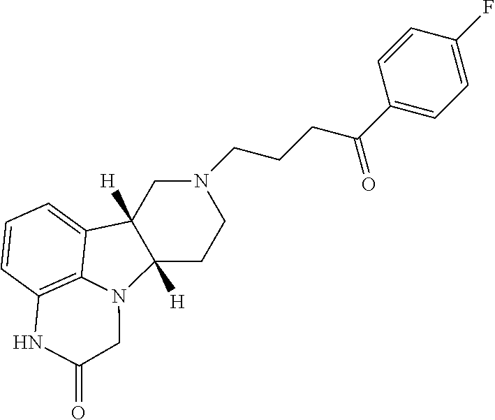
N1(CCCC(C2=CC=C(F)C=C2)=O)CC2([H])C([H])(CC1)N1C3=C(C=CC=C23)NC(=O)C1
